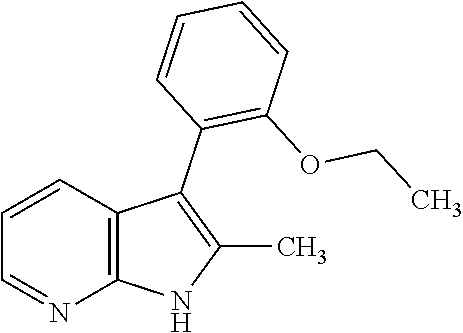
C1=CC2=C(N=C1)NC(C)=C2C1=C(OCC)C=CC=C1
